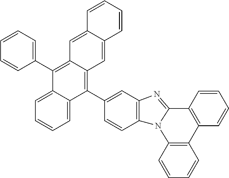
C1=CC2=C(C=C1)N1C(=NC3=C1C=CC(C1=C4C(=C(C5=CC=CC=C5)C5=CC=CC=C15)C=C1C(=C4)C=CC=C1)=C3)C1=C2C=CC=C1
